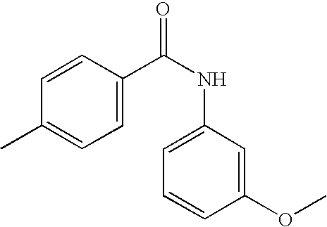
C1=CC(C(NC2=CC=CC(OC)=C2)=O)=CC=C1C
